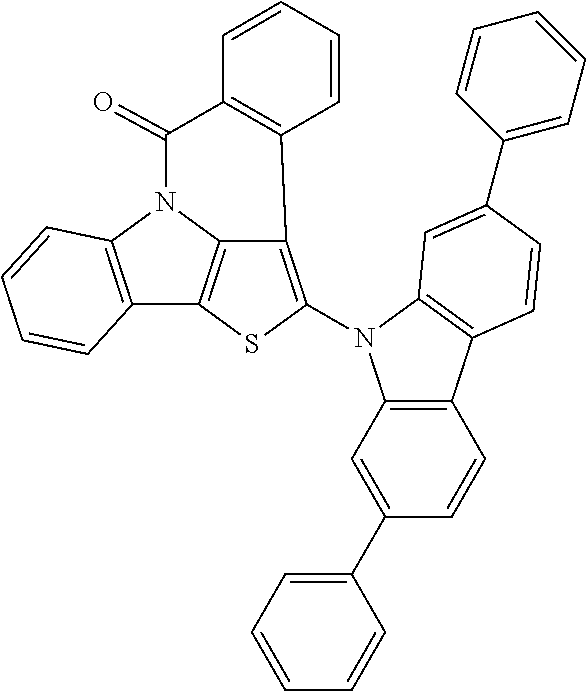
C12=C(N3C4=C1SC(N1C5=C(C=CC(C6=CC=CC=C6)=C5)C5=C1C=C(C1=CC=CC=C1)C=C5)=C4C1=C(C3=O)C=CC=C1)C=CC=C2
